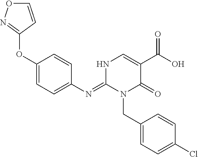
C1(N=C2N(CC3=CC=C(Cl)C=C3)C(=O)C(C(O)=O)=CN2)=CC=C(OC2=NOC=C2)C=C1
